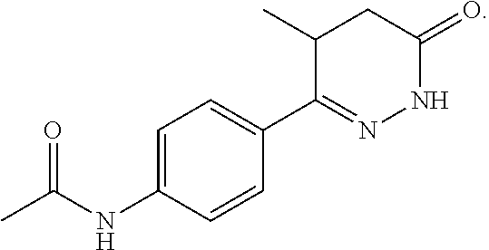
C1=C(NC(=O)C)C=CC(C2=NNC(=O)CC2C)=C1
